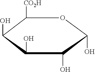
C1([CO2H])C(O)C(O)C(O)C(O)O1
